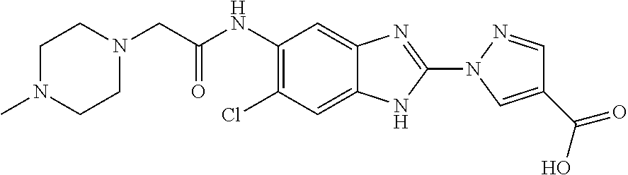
N1(C2=NC3=CC(NC(CN4CCN(C)CC4)=O)=C(Cl)C=C3N2)N=CC(C(=O)O)=C1
